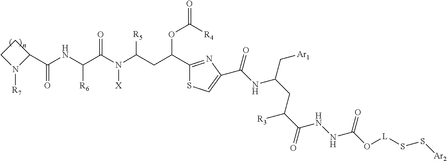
C1CN([R7])C1C(NC(C(N(C(CC(OC([R4])=O)C1=NC(C(NC(CC([R3])C(NNC(O[L]SS[Ar2])=O)=O)C[Ar1])=O)=CS1)[R5])[X])=O)[R6])=O
